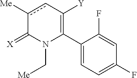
C1(C2=C([Y])cc([Me])C(=[X])N2C[Me])=CC=C(F)C=C1F
